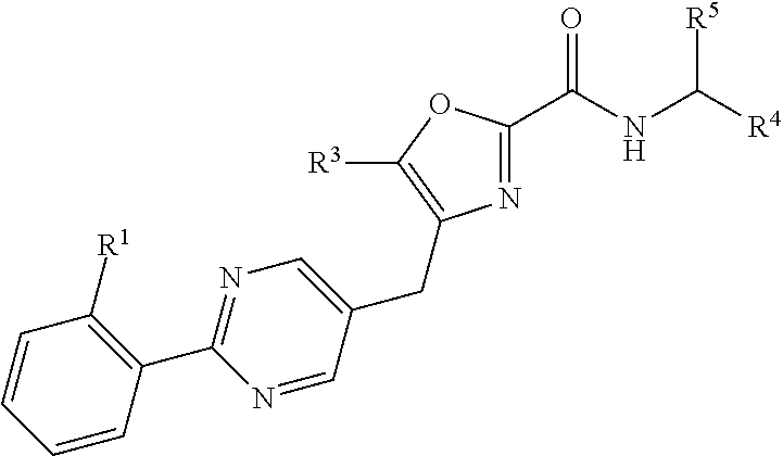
N1=C(C(NC([R4])[R5])=O)OC([R3])=C1CC1=CN=C(C2=C([R1])C=CC=C2)N=C1
